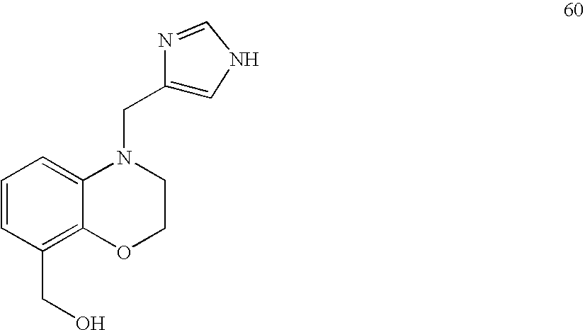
C1=CC=C2C(=C1CO)OCCN2CC1=CNC=N1
